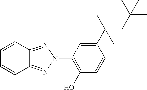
C1=CC2=NN(C3=C(O)C=CC(C(CC(C)(C)C)(C)C)=C3)N=C2C=C1
